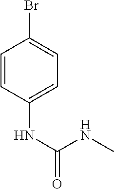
C1=CC(NC(=O)NC)=CC=C1Br
